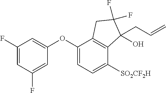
C1(F)=CC(F)=CC(OC2=CC=C([SO2CF2H])C3=C2CC(F)(F)C3(O)CC=C)=C1
